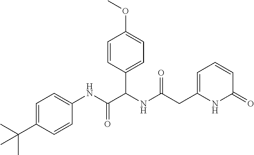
C1=C(C(C)(C)C)C=CC(NC(C(NC(=O)CC2=CC=CC(=O)N2)C2=CC=C(OC)C=C2)=O)=C1
